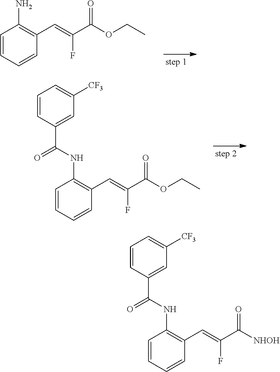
C1=CC=CC(C=C(C(OCC)=O)F)=C1N.C1=CC=CC(C=C(C(OCC)=O)F)=C1NC(C1=CC([CF3])=CC=C1)=O.C1=CC=CC(C=C(C([NHOH])=O)F)=C1NC(C1=CC([CF3])=CC=C1)=O
